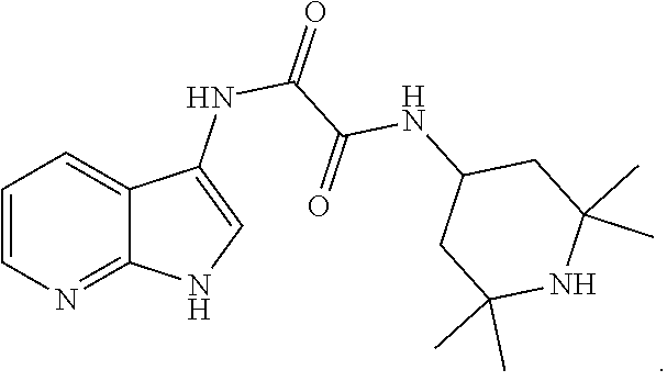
C1C(C)(C)NC(C)(C)CC1NC(=O)C(NC1=CNC2=NC=CC=C21)=O
